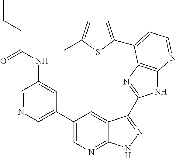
C1=NC=C(C2=CN=C3C(=C2)C(C2=NC4=C(N2)N=CC=C4C2=CC=C(C)S2)=NN3)C=C1NC(CCC)=O
